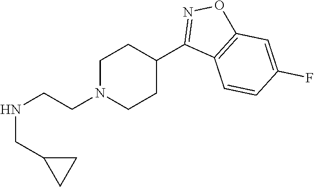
C1CN(CCNCC2CC2)CCC1C1=NOC2=C1C=CC(F)=C2
